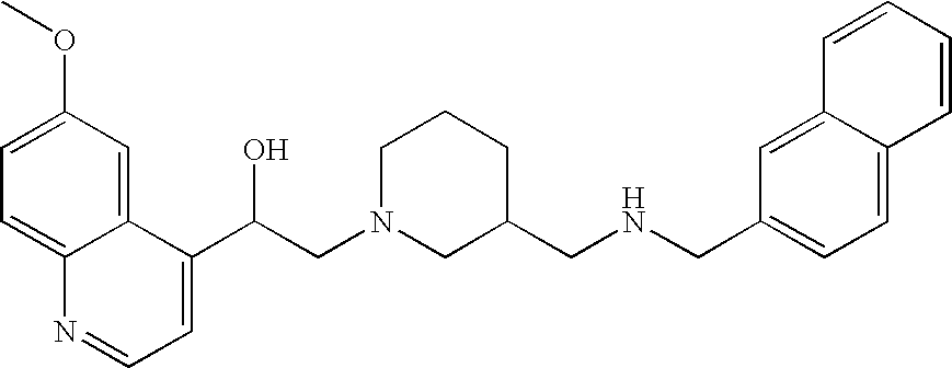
C1=C(OC)C=C2C(=C1)N=CC=C2C(CN1CC(CNCC2=CC=C3C(=C2)C=CC=C3)CCC1)O
